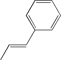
CC=CC1=CC=CC=C1
